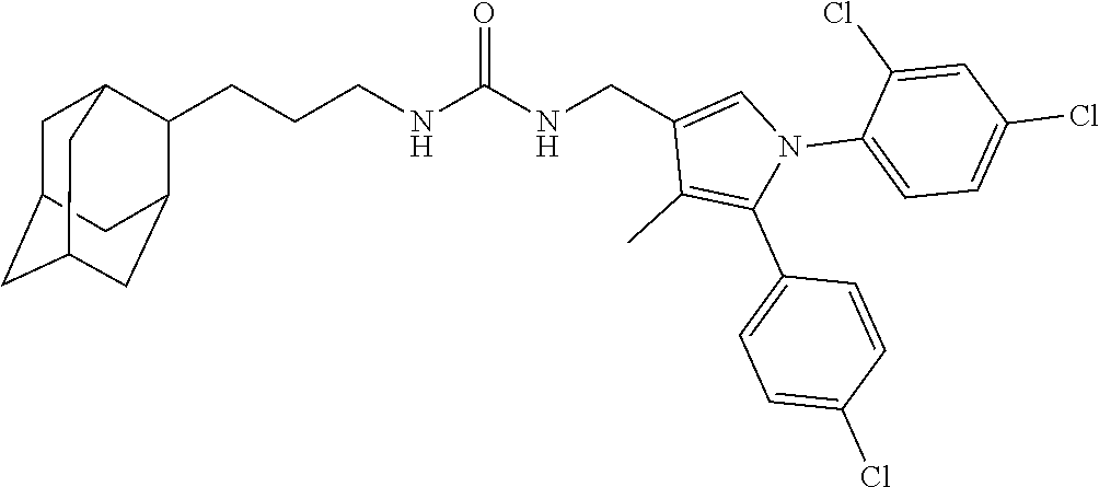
N(CCCC1C2CC3CC(CC1C3)C2)C(NCC1=CN(C2=CC=C(Cl)C=C2Cl)C(C2=CC=C(Cl)C=C2)=C1C)=O
